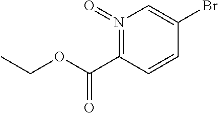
N1(=O)=C(C(OCC)=O)C=CC(Br)=C1
